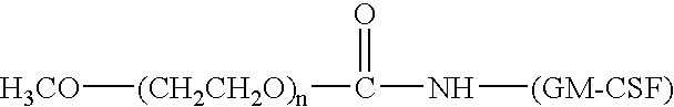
[(CH2CH2O)n]([H3CO])C(N[(GM-CSF)])=O
